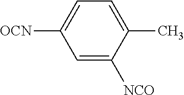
C1=C([OCN])C=C([NCO])C(C)=C1
